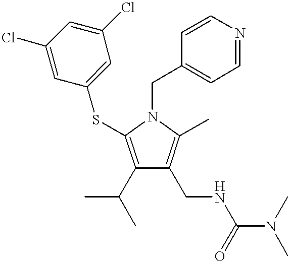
C1(C(C)C)=C(SC2=CC(Cl)=CC(Cl)=C2)N(CC2=CC=NC=C2)C(C)=C1CNC(=O)N(C)C
